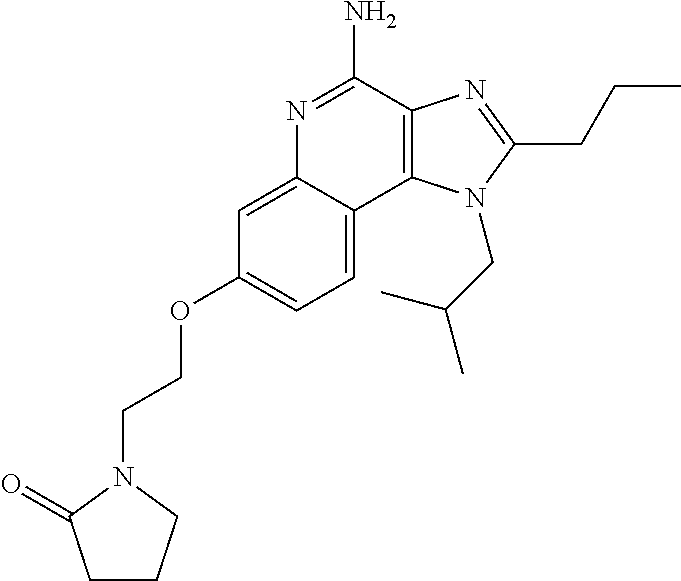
C1=C2C(=CC=C1OCCN1CCCC1=O)C1=C(C(N)=N2)N=C(CCC)N1CC(C)C
